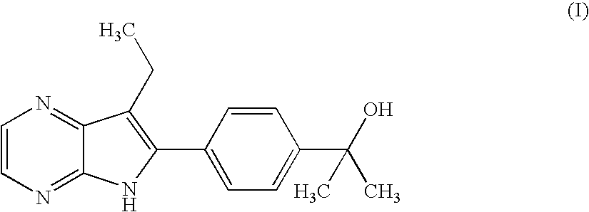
C1=CN=C2C(=N1)C(CC)=C(C1=CC=C(C(O)(C)C)C=C1)N2
